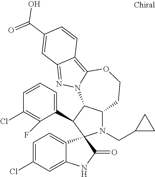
C1=CC=C(C2C3C(N(CC4CC4)C24C2=CC=C(Cl)C=C2NC4=O)CCOC2=C4C(=NN32)C=C(C(=O)O)C=C4)C(F)=C1Cl
